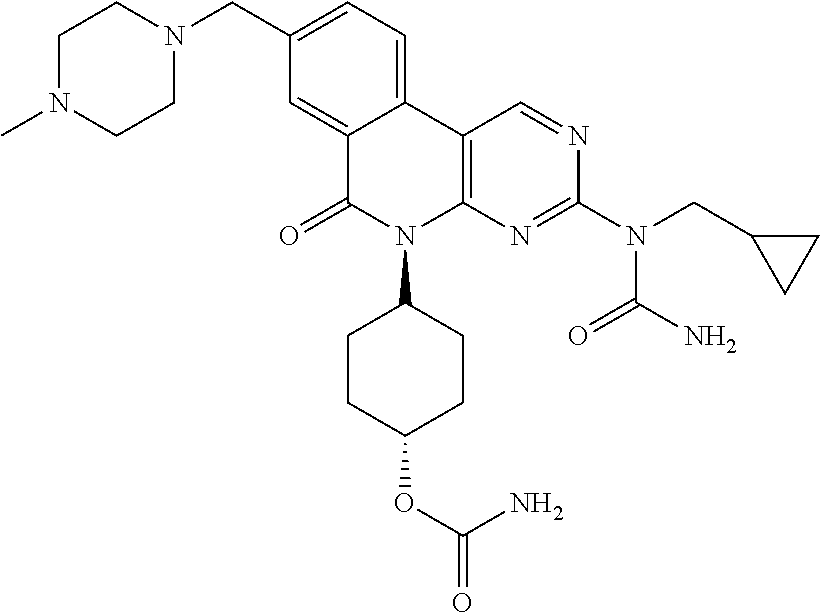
C12=CC(CN3CCN(C)CC3)=CC=C1C1=C(N(C3CCC(OC(N)=O)CC3)C2=O)N=C(N(CC2CC2)C(N)=O)N=C1
